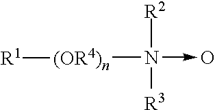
[(OR4)n](N([R2])(->O)[R3])[R1]
